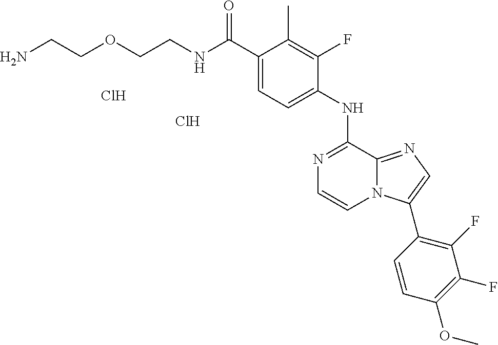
C(C1=CC=C(NC2=NC=CN3C2=NC=C3C2=C(F)C(F)=C(OC)C=C2)C(F)=C1C)(NCCOCCN)=O.Cl.Cl
